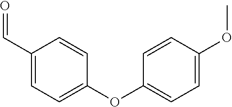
C1(C=O)=CC=C(OC2=CC=C(OC)C=C2)C=C1
